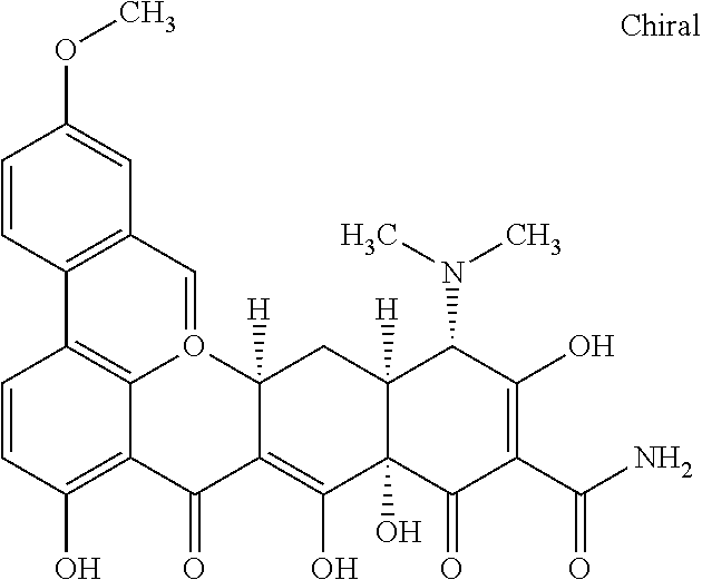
C1=CC(O)=C2C3=C1C1=C(C=O3C3([H])C(=C(O)C4(O)C([H])(C3)C(N(C)C)C(O)=C(C(N)=O)C4=O)C2=O)C=C(OC)C=C1
